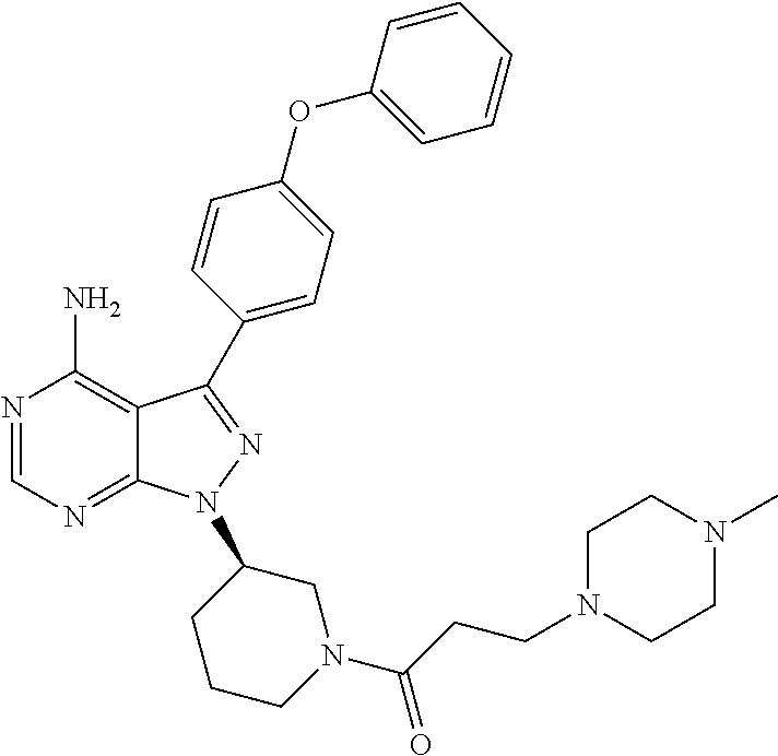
N1=CN=C2C(=C1N)C(C1=CC=C(OC3=CC=CC=C3)C=C1)=NN2C1CCCN(C(CCN2CCN(C)CC2)=O)C1
